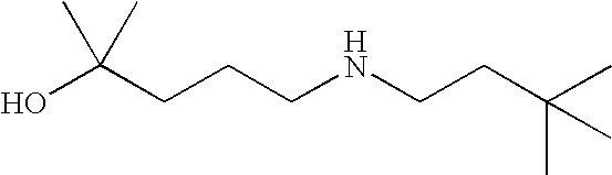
C(CNCCC(C)(C)C)CC(O)(C)C
